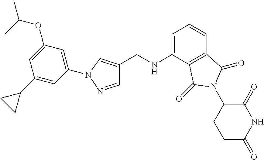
C1=NN(C2=CC(OC(C)C)=CC(C3CC3)=C2)C=C1CNC1=CC=CC2=C1C(=O)N(C1CCC(=O)NC1=O)C2=O
